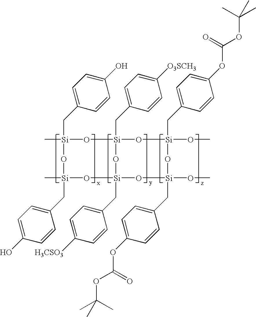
[Si]1(C)(CC2=CC=C(O)C=C2)O[Si]2(CC3=CC=C([O3SCH3])C=C3)O[Si](OC)(CC3=CC=C(OC(=O)OC(C)(C)C)C=C3)O[Si](OC)(CC3=CC=C(OC(=O)OC(C)(C)C)C=C3)O[Si](CC3=CC=C([H3CSO3])C=C3)(O[Si](C)(CC3=CC=C(O)C=C3)O1)O2
